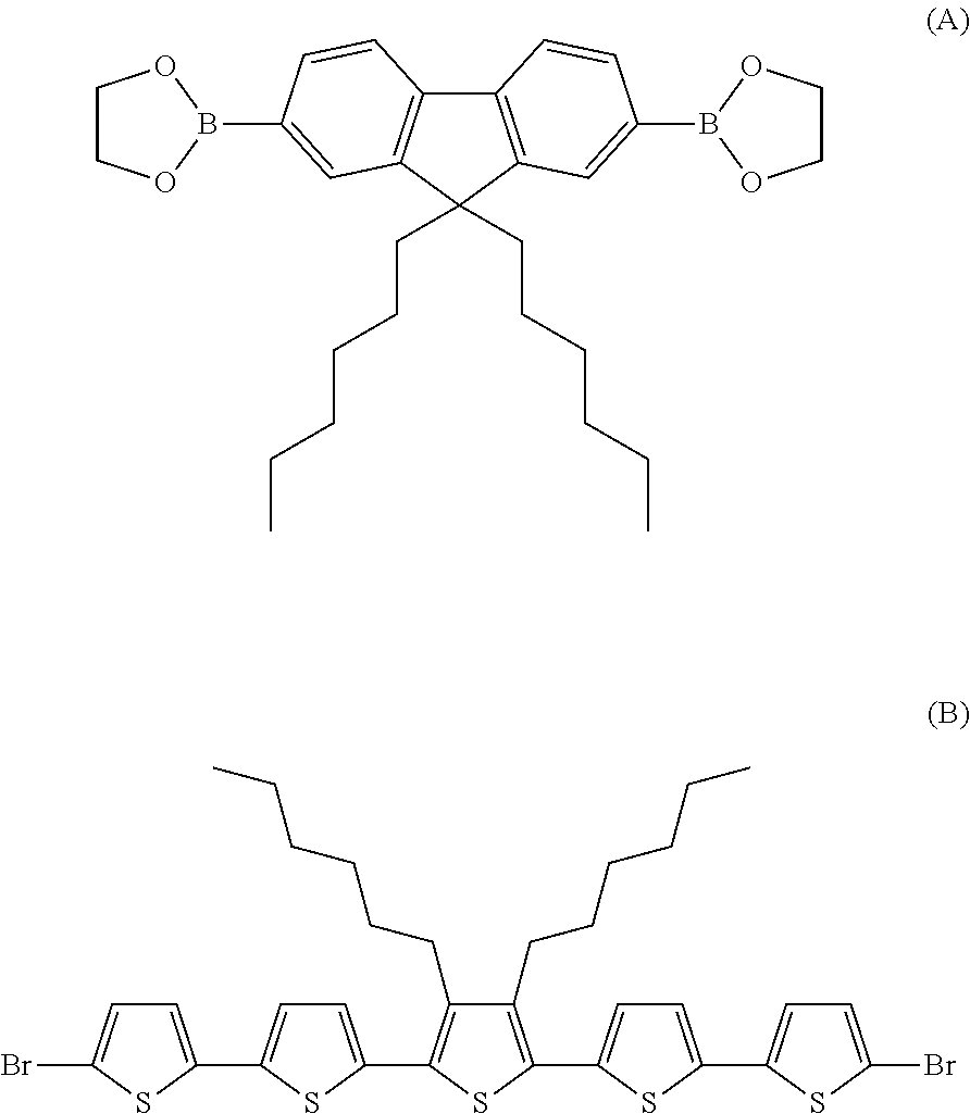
C12=C(C(CCCCCC)(CCCCCC)C3=C1C=CC(B1OCCO1)=C3)C=C(B1OCCO1)C=C2.C1(CCCCCC)=C(C2=CC=C(C3=CC=C(Br)S3)S2)SC(C2=CC=C(C3=CC=C(Br)S3)S2)=C1CCCCCC
